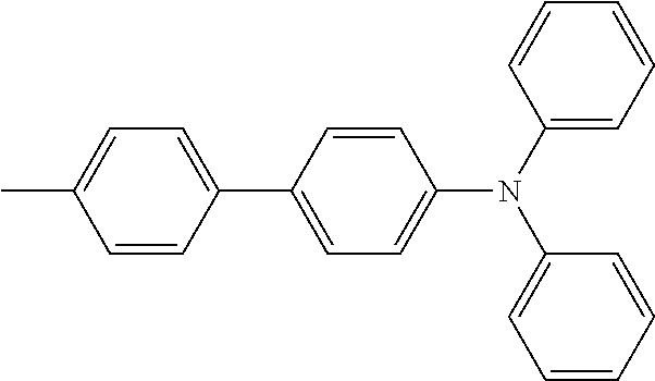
C1=CC(C2=CC=C(N(C3=CC=CC=C3)C3=CC=CC=C3)C=C2)=CC=C1C
